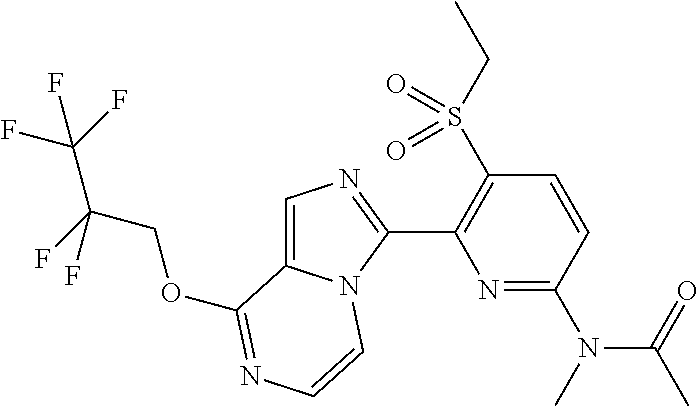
C1=C2N(C(C3=C(S(CC)(=O)=O)C=CC(N(C)C(C)=O)=N3)=N1)C=CN=C2OCC(F)(C(F)(F)F)F
